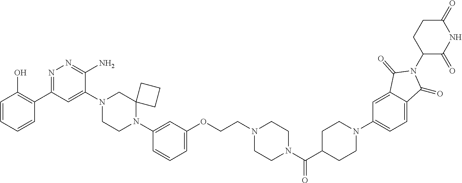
C1=CC=CC(C2=NN=C(N)C(N3CCN(C4=CC(OCCN5CCN(C(C6CCN(C7=CC=C8C(=C7)C(=O)N(C7C(=O)NC(=O)CC7)C8=O)CC6)=O)CC5)=CC=C4)C4(C3)CCC4)=C2)=C1O
